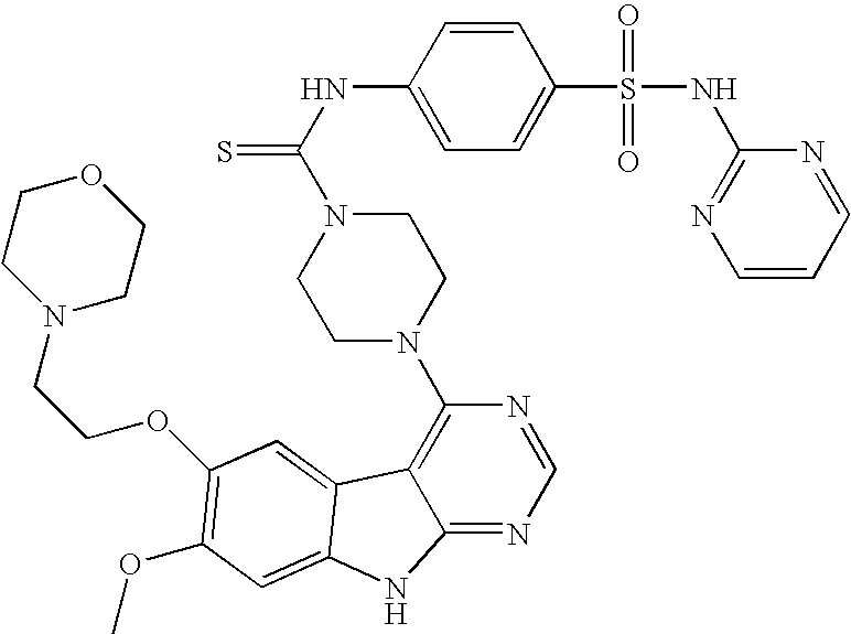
C1=C(S(=O)(=O)NC2=NC=CC=N2)C=CC(NC(=S)N2CCN(C3=C4C(=NC=N3)NC3=CC(OC)=C(OCCN5CCOCC5)C=C43)CC2)=C1
